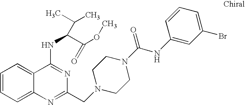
C1=CC=C2C(=C1)C(NC(C(OC)=O)C(C)C)=NC(CN1CCN(C(NC3=CC(Br)=CC=C3)=O)CC1)=N2
